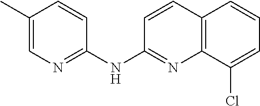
C1(C)=CN=C(NC2=NC3=C(C=C2)C=CC=C3Cl)C=C1
